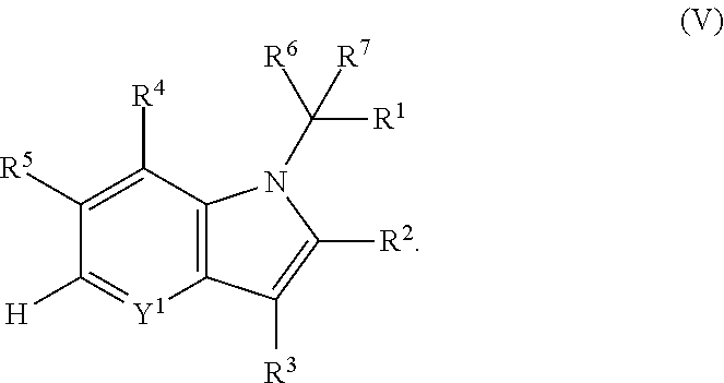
C12=C(C([R4])=C([R5])C([H])=[Y1]1)N(C([R1])([R6])[R7])C([R2])=C2[R3]
